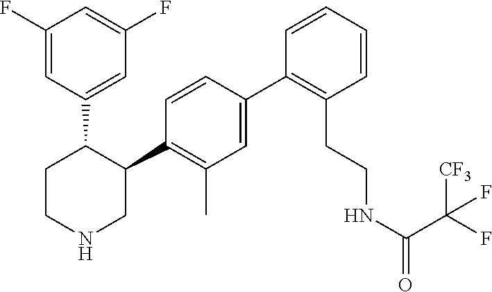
C1(F)=CC(C2CCNCC2C2=C(C)C=C(C3=C(CCNC(=O)C(F)([CF3])F)C=CC=C3)C=C2)=CC(F)=C1
